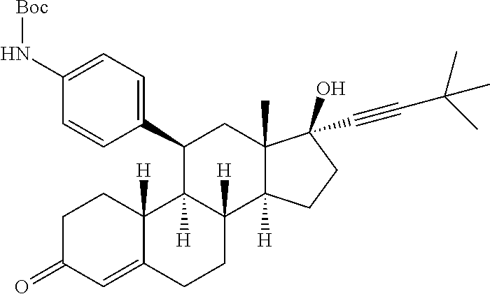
C1CC2([H])C(=CC1=O)CCC1([H])C2([H])C(C2=CC=C(N[Boc])C=C2)CC2(C)C1([H])CCC2(O)C#CC(C)(C)C
